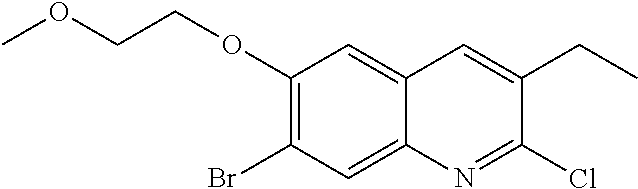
C1(OCCOC)=C(Br)C=C2C(=C1)C=C(CC)C(Cl)=N2
